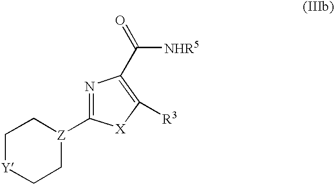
C1C[Z](C2=NC(C(=O)[NHR5])=C([R3])[X]2)CC[Y]1
